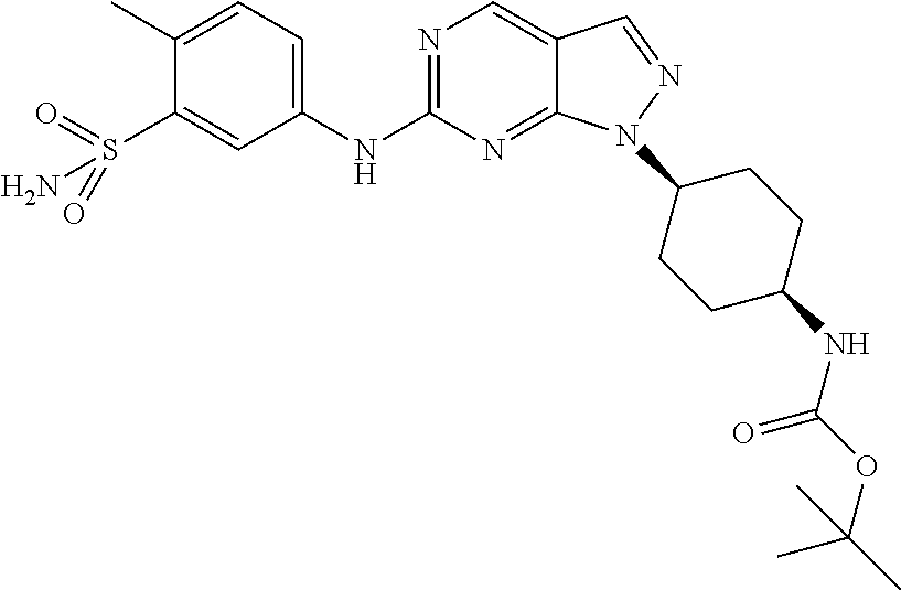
N1=C(NC2=CC=C(C)C(S(N)(=O)=O)=C2)N=C2C(=C1)C=NN2C1CCC(NC(OC(C)(C)C)=O)CC1
